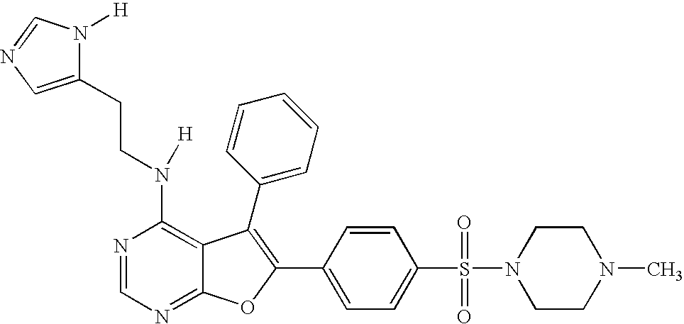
N1=CN=C2C(=C1N(CCC1=CN=CN1[H])[H])C(C1=CC=CC=C1)=C(C1=CC=C(S(N3CCN(C)CC3)(=O)=O)C=C1)O2
